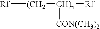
[Rf][(CH2][CH)n]([Rf])[CON(CH3)2]
